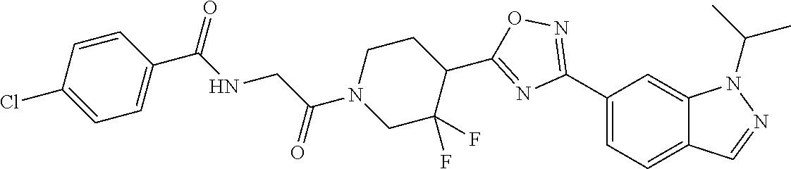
C1(C2=NOC(C3CCN(C(CNC(C4=CC=C(Cl)C=C4)=O)=O)CC3(F)F)=N2)=CC=C2C(=C1)N(C(C)C)N=C2
